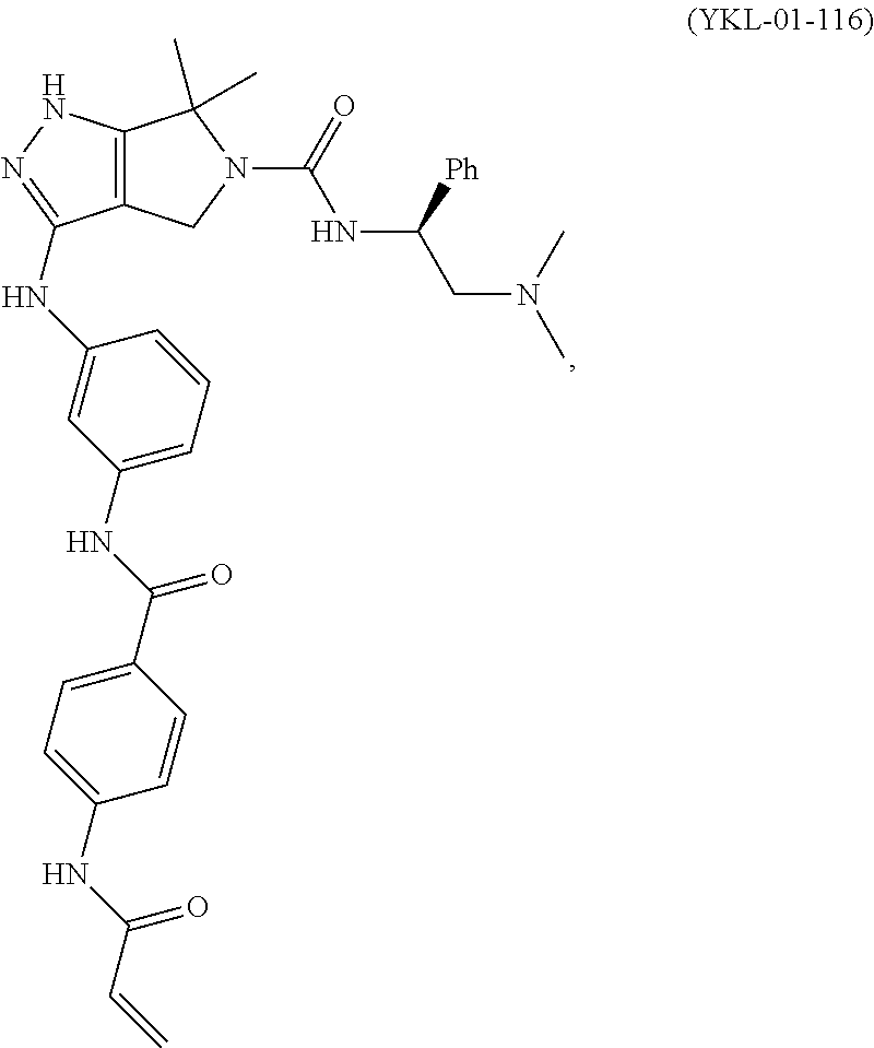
C12=C(NN=C1NC1=CC(NC(C3=CC=C(NC(C=C)=O)C=C3)=O)=CC=C1)C(C)(C)N(C(=O)NC(CN(C)C)[Ph])C2
